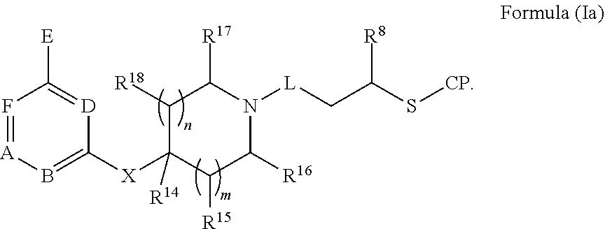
F1=[A]B=C([X]C2([R14])C([R15])C([R16])N([L]CC([R8])S[CP])C([R17])C2[R18])[D]=C1[E]
